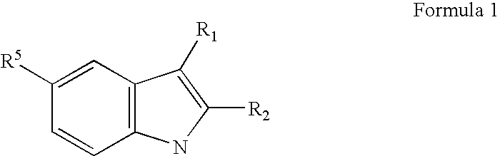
C1=C([R5])C=CC2=C1C([R1])=C([R2])N2
